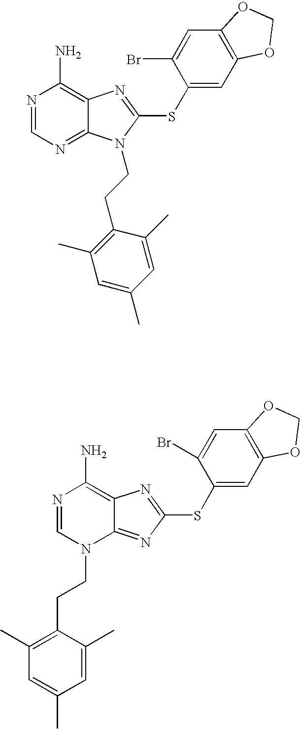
N1=CN=C2C(=C1N)N=C(SC1=CC3=C(C=C1Br)OCO3)N2CCC1=C(C)C=C(C)C=C1C.N1=CN(CCC2=C(C)C=C(C)C=C2C)C2=NC(SC3=CC4=C(C=C3Br)OCO4)=NC2=C1N
